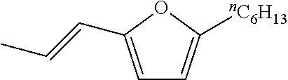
C1=C(C=CC)OC([nC6H13])=C1
